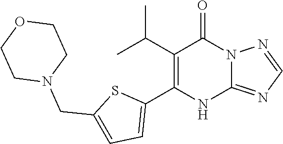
C1(C(C)C)=C(C2=CC=C(CN3CCOCC3)S2)NC2=NC=NN2C1=O
